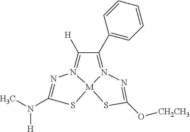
N1=C(N(C)[H])S[M]23N1=C([H])C(C1=CC=CC=C1)=N2N=C(O[CH2CH3])S3
